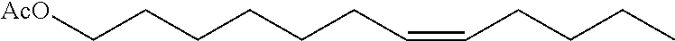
C(CCC=CCCCC)CCC[AcO]
